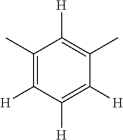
C1(C)=C([H])C([H])=C([H])C(C)=C1[H]
